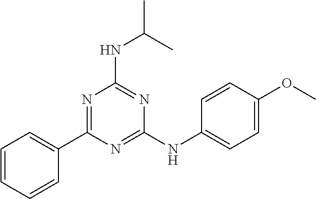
C1(C2=NC(NC(C)C)=NC(NC3=CC=C(OC)C=C3)=N2)=CC=CC=C1
